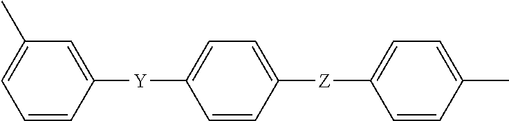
C1=C([Z]C2=CC=C(C)C=C2)C=CC([Y]C2=CC(C)=CC=C2)=C1
